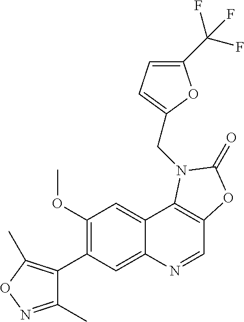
C1(OC)=C(C2=C(C)ON=C2C)C=C2C(=C1)C1=C(C=N2)OC(=O)N1CC1=CC=C(C(F)(F)F)O1
